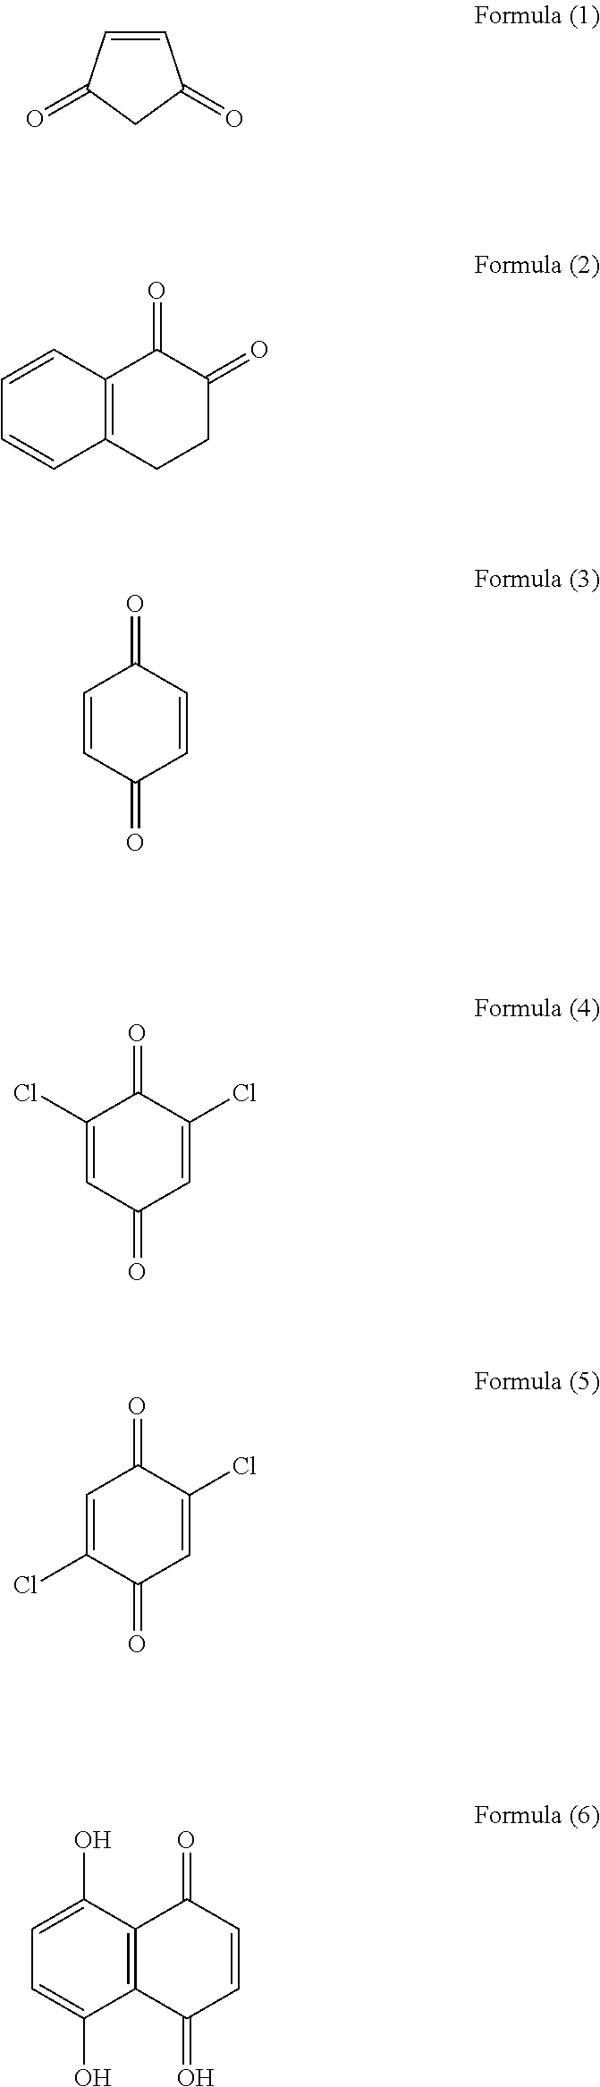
C1=CC(=O)CC1=O.C1=CC2=C(C=C1)C(=O)C(=O)CC2.C1=CC(=O)C=CC1=O.C1(Cl)=CC(=O)C(Cl)=CC1=O.C1=C(O)C2=C(C(O)=C1)C(=O)C=CC2=O.C1=C(Cl)C(=O)C(Cl)=CC1=O
